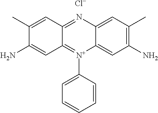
C1(C)=CC2=NC3=CC(C)=C(N)C=C3[N+](C3=CC=CC=C3)=C2C=C1N.[Cl-]
